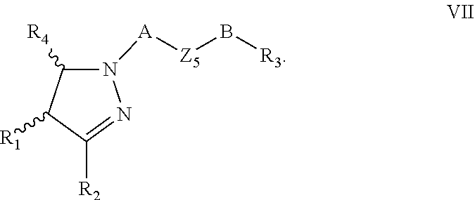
N1([A][Z5]B[R3])C([R4])C([R1])C([R2])=N1
